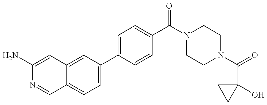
C1(N)=CC2=CC(C3=CC=C(C(N4CCN(C(=O)C5(O)CC5)CC4)=O)C=C3)=CC=C2C=N1
